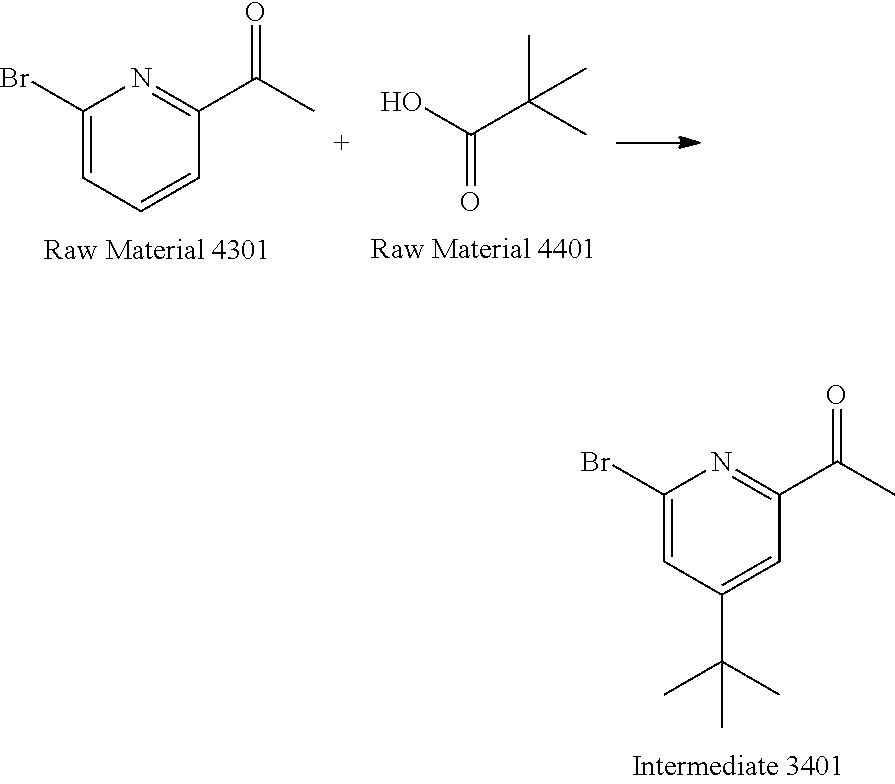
CC(C)(C(O)=O)C.C1(Br)=CC=CC(C(C)=O)=N1.BrC1=CC(C(C)(C)C)=CC(C(C)=O)=N1
